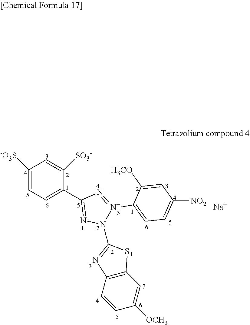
C1=C([SO3-])C(C2=NN(C3=NC4=C(S3)C=C([OCH3])C=C4)[N+](C3=CC=C([NO2])C=C3[H3CO])=N2)=CC=C1[-O3S].[Na]
